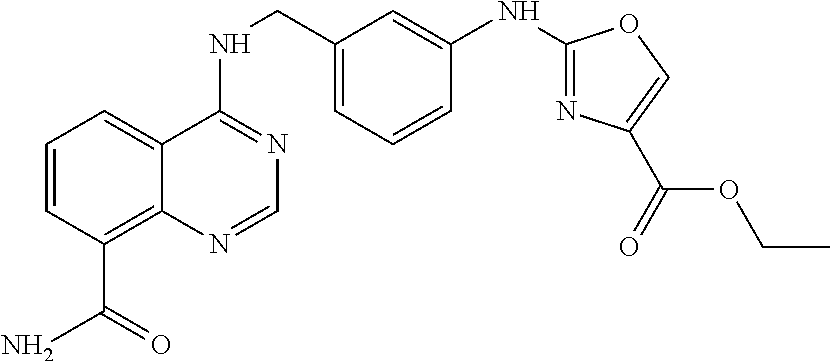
C1=CC(C(N)=O)=C2C(=C1)C(NCC1=CC=CC(NC3=NC(C(OCC)=O)=CO3)=C1)=NC=N2
